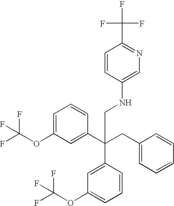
C1=C(OC(F)(F)F)C=C(C(CC2=CC=CC=C2)(C2=CC(OC(F)(F)F)=CC=C2)CNC2=CN=C(C(F)(F)F)C=C2)C=C1
